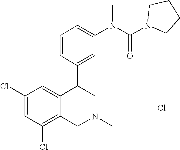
Cl.C1(Cl)=C2C(=CC(Cl)=C1)C(C1=CC(N(C(N3CCCC3)=O)C)=CC=C1)CN(C)C2
